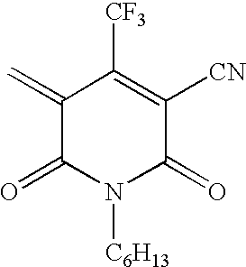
C1(=C)C(=O)N([C6H13])C(=O)C([CN])=C1[CF3]
